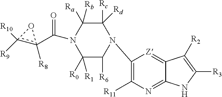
C1([R0])([R1])C([R6])N(C2=C([R11])N=C3C(=[Z]2)C([R2])=C([R3])N3)C([Rc])([Rd])C([Ra])([Rb])N1C(c1([R8])c([R9])([R10])O1)=O
